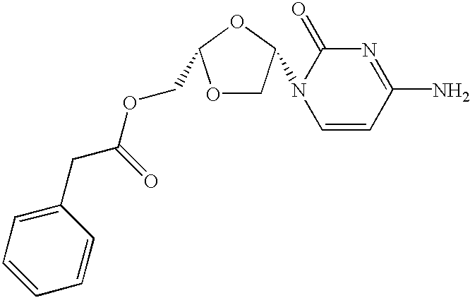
C1=CC(N)=NC(=O)N1C1COC(COC(CC2=CC=CC=C2)=O)O1
